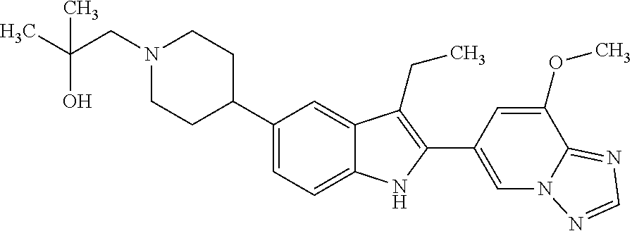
C1(C2CCN(CC(C)(O)C)CC2)=CC=C2C(=C1)C(CC)=C(C1=CN3C(=NC=N3)C(OC)=C1)N2
